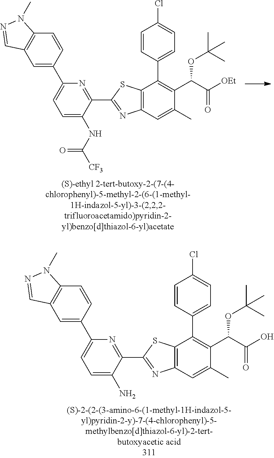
C12=C(C=C(C)C(C(C([OEt])=O)OC(C)(C)C)=C1C1=CC=C(Cl)C=C1)N=C(C1=NC(C3=CC4=C(C=C3)N(C)N=C4)=CC=C1NC([CF3])=O)S2.C12=C(C=C(C)C(C(C(O)=O)OC(C)(C)C)=C1C1=CC=C(Cl)C=C1)N=C(C1=NC(C3=CC4=C(C=C3)N(C)N=C4)=CC=C1N)S2
